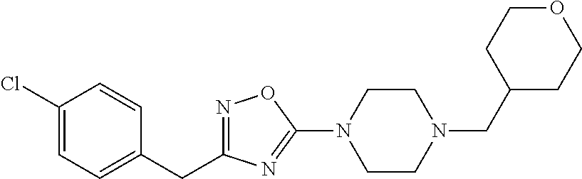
N1=C(CC2=CC=C(Cl)C=C2)N=C(N2CCN(CC3CCOCC3)CC2)O1
